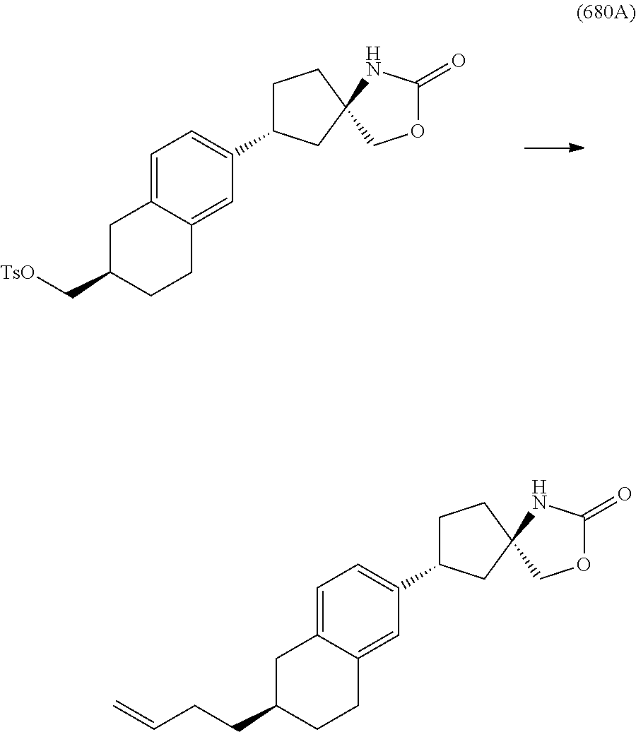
C1=C2C(=CC(C3CCC4(C3)NC(=O)OC4)=C1)CCC(C[TsO])C2.C1=C2C(=CC(C3CCC4(C3)NC(=O)OC4)=C1)CCC(CCC=C)C2
